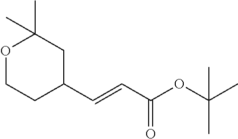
O1CCC(C=CC(OC(C)(C)C)=O)CC1(C)C
